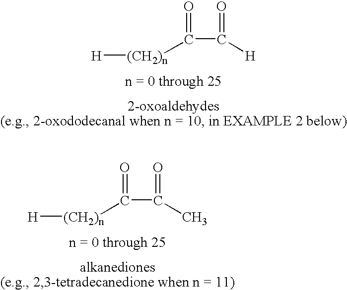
[H][(CH2)n]C(=O)C([H])=O.[H][(CH2)n]C(=O)C(C)=O
